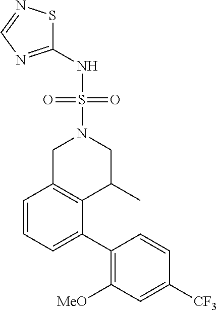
C1(NS(=O)(N2CC3=C(C(C)C2)C(C2=C([MeO])C=C([CF3])C=C2)=CC=C3)=O)=NC=NS1
